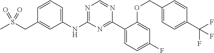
C1=CC=C(NC2=NC=NC(C3=CC=C(F)C=C3OCC3=CC=C(C(F)(F)F)C=C3)=N2)C=C1CS(C)(=O)=O
